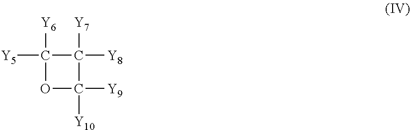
[Y5]C1([Y6])OC([Y9])([Y10])C1([Y7])[Y8]
